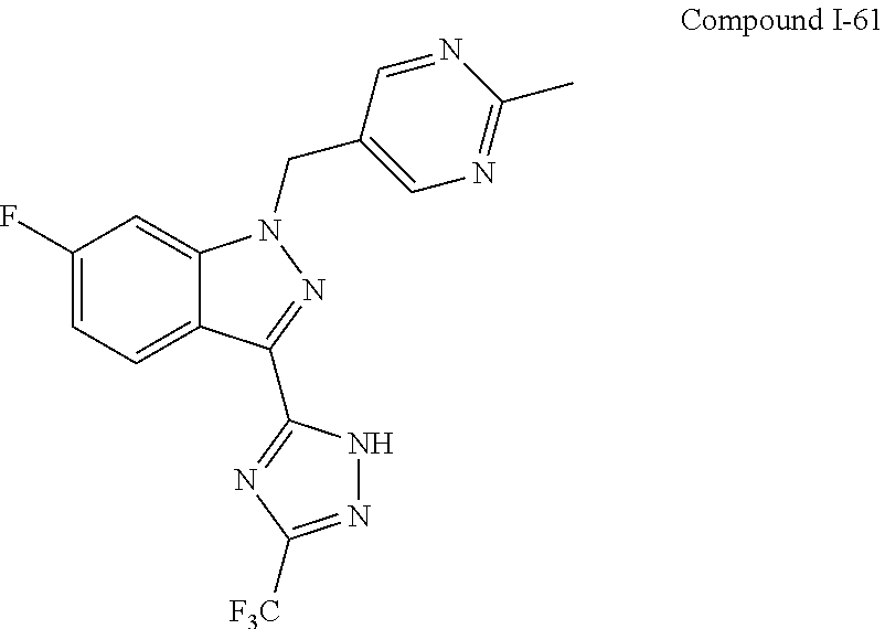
C1(F)=CC=C2C(=C1)N(CC1=CN=C(C)N=C1)N=C2C1=NC([F3C])=NN1
